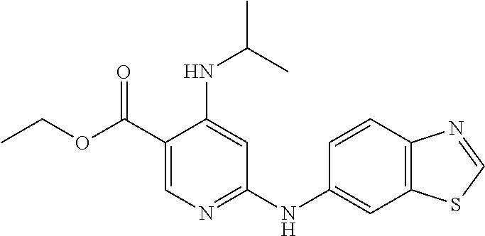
C1(C(OCC)=O)=CN=C(NC2=CC3=C(C=C2)N=CS3)C=C1NC(C)C
